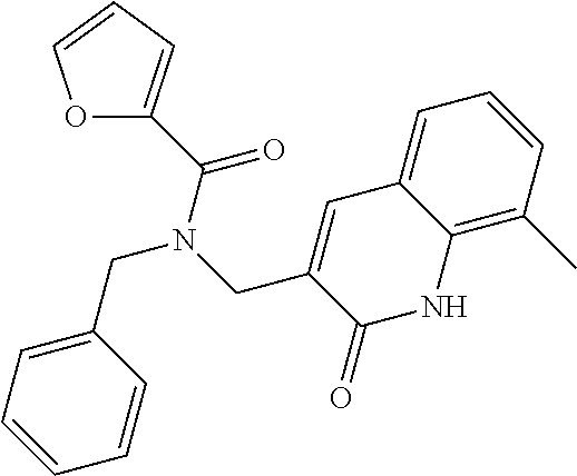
C1(CN(CC2=CC3=CC=CC(C)=C3NC2=O)C(=O)C2=CC=CO2)=CC=CC=C1
